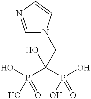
C1=NC=CN1CC(O)(P(O)(O)=O)P(O)(O)=O
